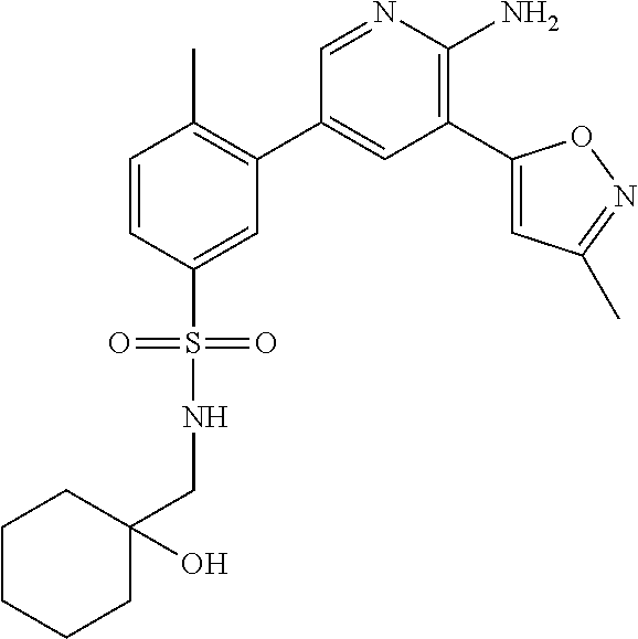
C1=NC(N)=C(C2=CC(C)=NO2)C=C1C1=C(C)C=CC(S(=O)(=O)NCC2(O)CCCCC2)=C1
